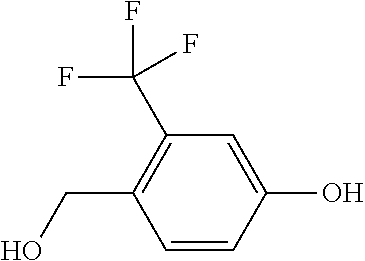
C1=CC(O)=CC(C(F)(F)F)=C1CO
